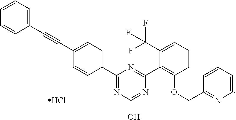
C1(C#CC2=CC=C(C3=NC(O)=NC(C4=C(OCC5=NC=CC=C5)C=CC=C4C(F)(F)F)=N3)C=C2)=CC=CC=C1.Cl
